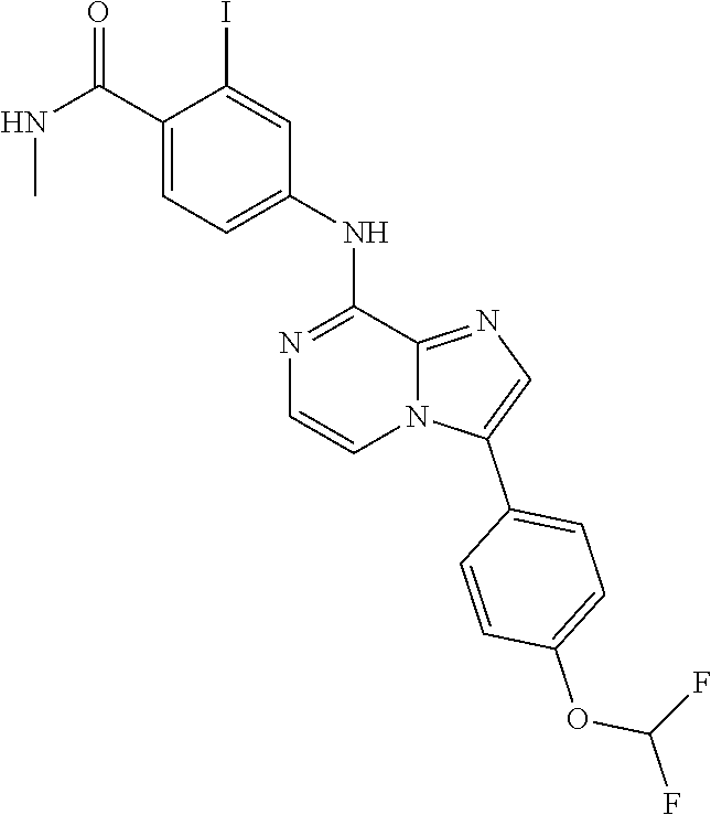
C1(NC2=CC=C(C(NC)=O)C(I)=C2)=NC=CN2C1=NC=C2C1=CC=C(OC(F)F)C=C1
